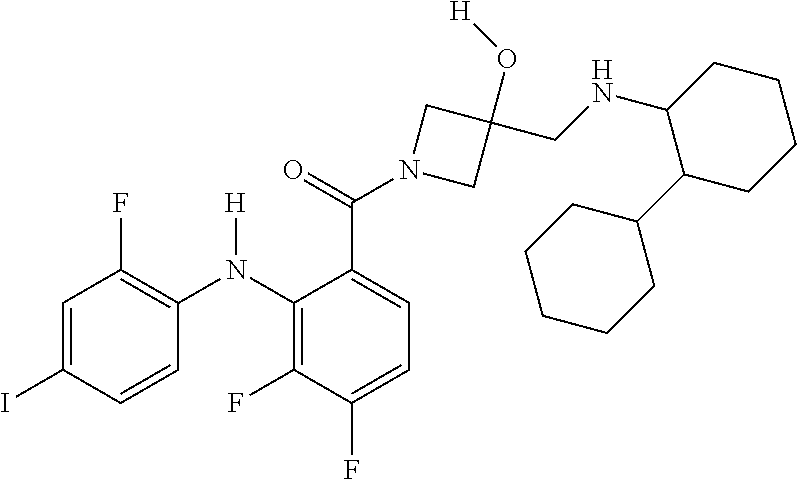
C1=C(I)C=CC(N(C2=C(F)C(F)=CC=C2C(N2CC(O[H])(CNC3C(C4CCCCC4)CCCC3)C2)=O)[H])=C1F
